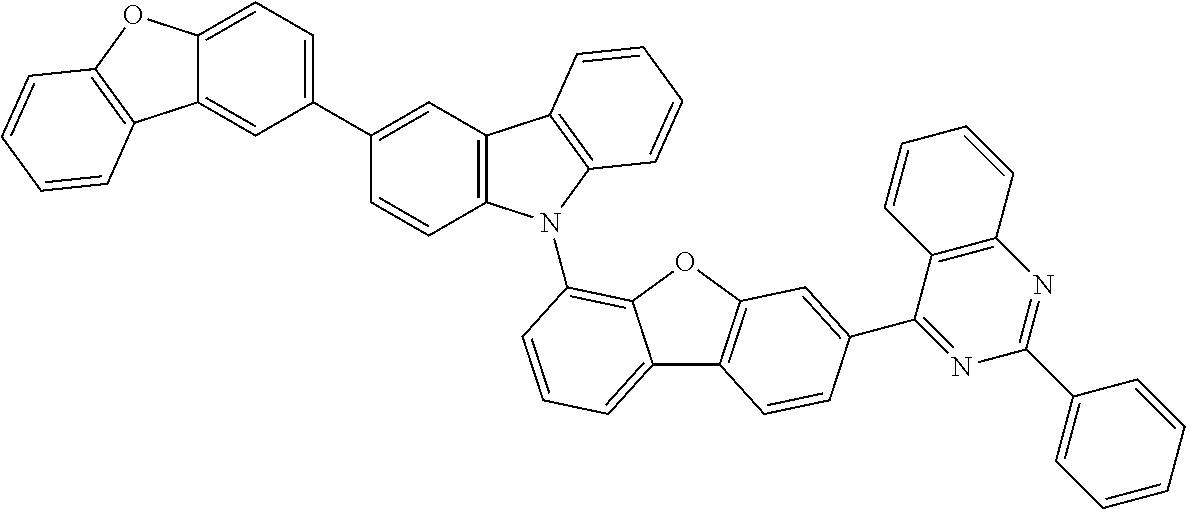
C1(C2=CC=C3C(=C2)C2=C(O3)C=CC=C2)=CC2=C(C=C1)N(C1=C3C(=CC=C1)C1=C(O3)C=C(C3=NC(C4=CC=CC=C4)=NC4=C3C=CC=C4)C=C1)C1=C2C=CC=C1
